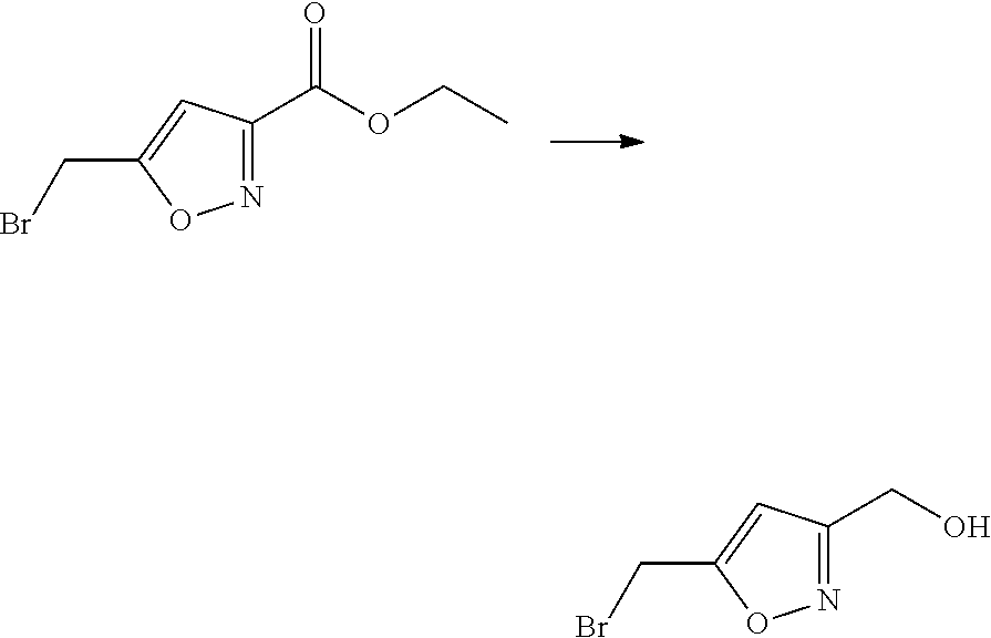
N1=C(C(=O)OCC)C=C(CBr)O1.N1=C(CO)C=C(CBr)O1
